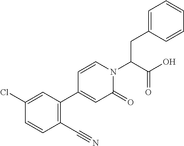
C(C(N1C=CC(C2=C(C#N)C=CC(Cl)=C2)=CC1=O)C(O)=O)C1=CC=CC=C1
